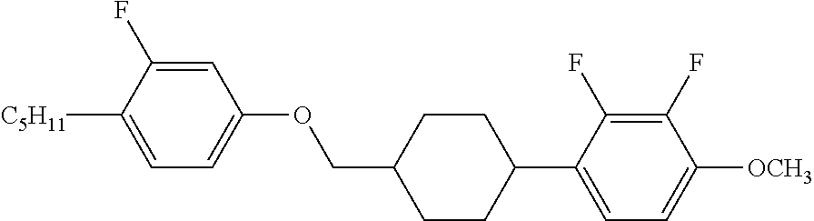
C1=C(F)C([C5H11])=CC=C1OCC1CCC(C2=CC=C([OCH3])C(F)=C2F)CC1
